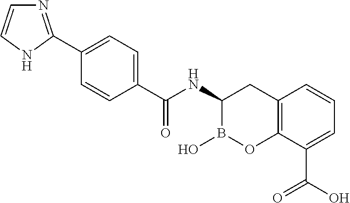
C1(C(NC2CC3=C(OB2O)C(C(O)=O)=CC=C3)=O)=CC=C(C2=NC=CN2)C=C1
